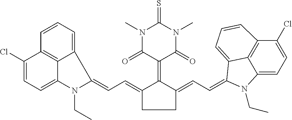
C1(=CC=C2C3=CC=CC4=C3C(=CC=C4Cl)N2CC)C(=C2C(=O)N(C)C(=S)N(C)C2=O)C(=CC=C2C3=CC=CC4=C3C(=CC=C4Cl)N2CC)CC1
